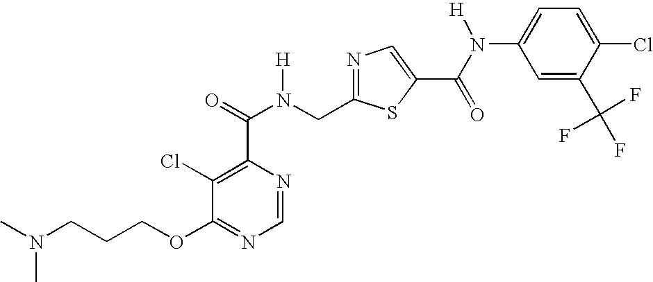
N1=C(CN(C(=O)C2=C(Cl)C(OCCCN(C)C)=NC=N2)[H])SC(C(=O)N(C2=CC=C(Cl)C(C(F)(F)F)=C2)[H])=C1
